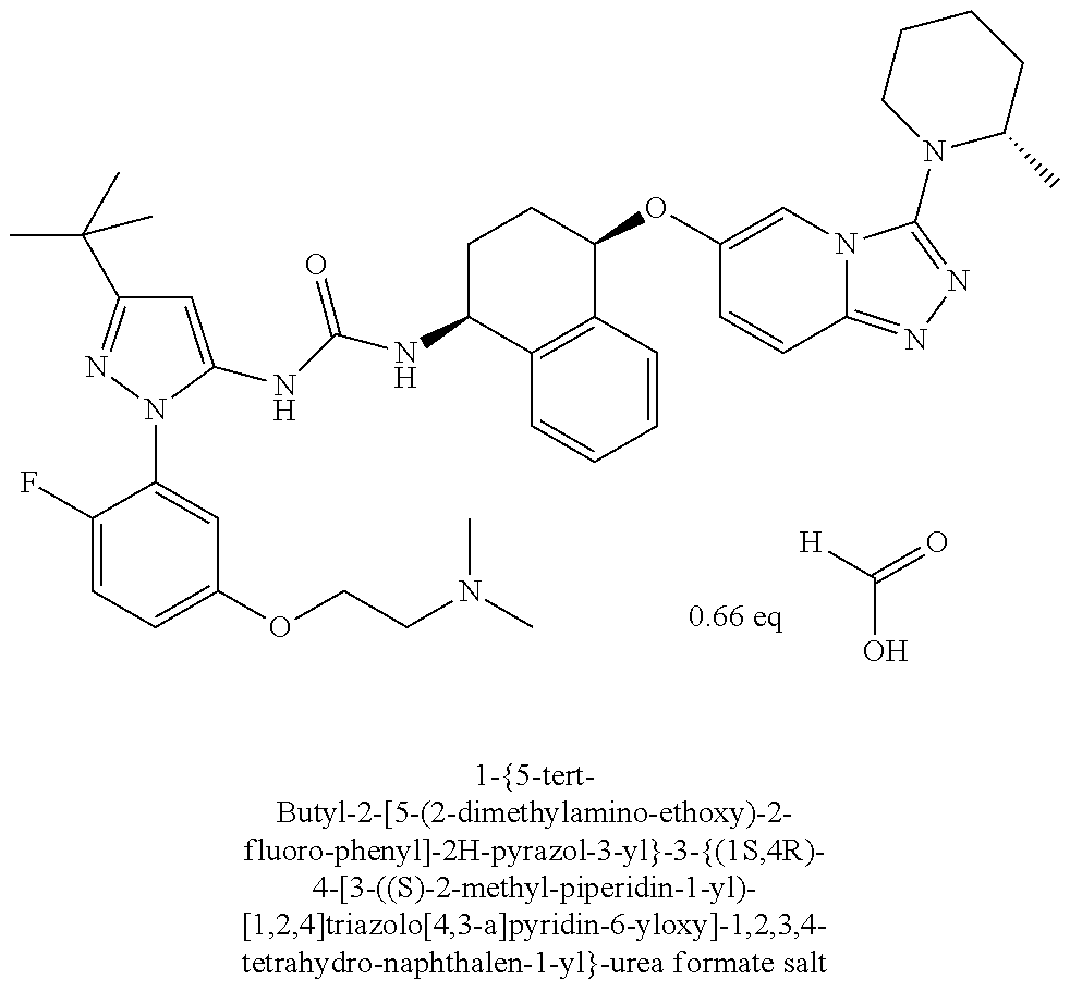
C1=C(NC(NC2C3=C(C(OC4=CN5C(=NN=C5N5C(C)CCCC5)C=C4)CC2)C=CC=C3)=O)N(C2=CC(OCCN(C)C)=CC=C2F)N=C1C(C)(C)C.[H]C(=O)O
